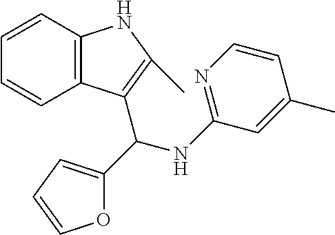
C1=CC2=C(C=C1)C(C(NC1=NC=CC(C)=C1)C1=CC=CO1)=C(C)N2
